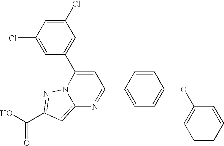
O=C(O)C1=NN2C(=C1)N=C(C1=CC=C(OC3=CC=CC=C3)C=C1)C=C2C1=CC(Cl)=CC(Cl)=C1
